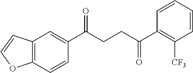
C12=C(C=CC(C(CCC(C3=C([CF3])C=CC=C3)=O)=O)=C1)OC=C2
